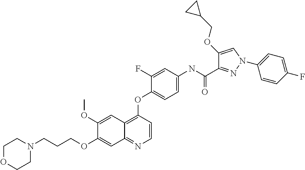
C1(OC)=CC2=C(OC3=CC=C(NC(C4=NN(C5=CC=C(F)C=C5)C=C4OCC4CC4)=O)C=C3F)C=CN=C2C=C1OCCCN1CCOCC1
